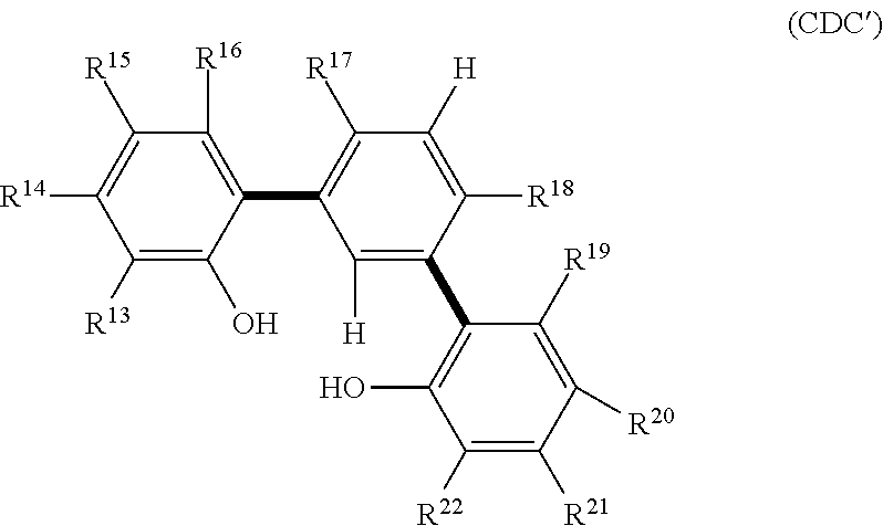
C1([R13])=C(O)C(C2=C([R17])C([H])=C([R18])C(C3=C(O)C([R22])=C([R21])C([R20])=C3[R19])=C2[H])=C([R16])C([R15])=C1[R14]
